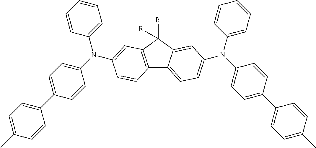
C1(C)=CC=C(C2=CC=C(N(C3=CC=CC=C3)C3=CC4=C(C5=CC=C(N(C6=CC=CC=C6)C6=CC=C(C7=CC=C(C)C=C7)C=C6)C=C5C4([R])[R])C=C3)C=C2)C=C1
